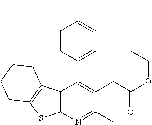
C12=C(N=C(C)C(CC(OCC)=O)=C1C1=CC=C(C)C=C1)SC1=C2CCCC1
